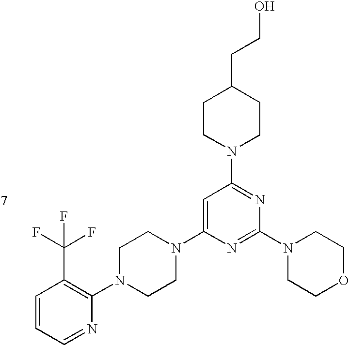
C1=CC=NC(N2CCN(C3=CC(N4CCC(CCO)CC4)=NC(N4CCOCC4)=N3)CC2)=C1C(F)(F)F
